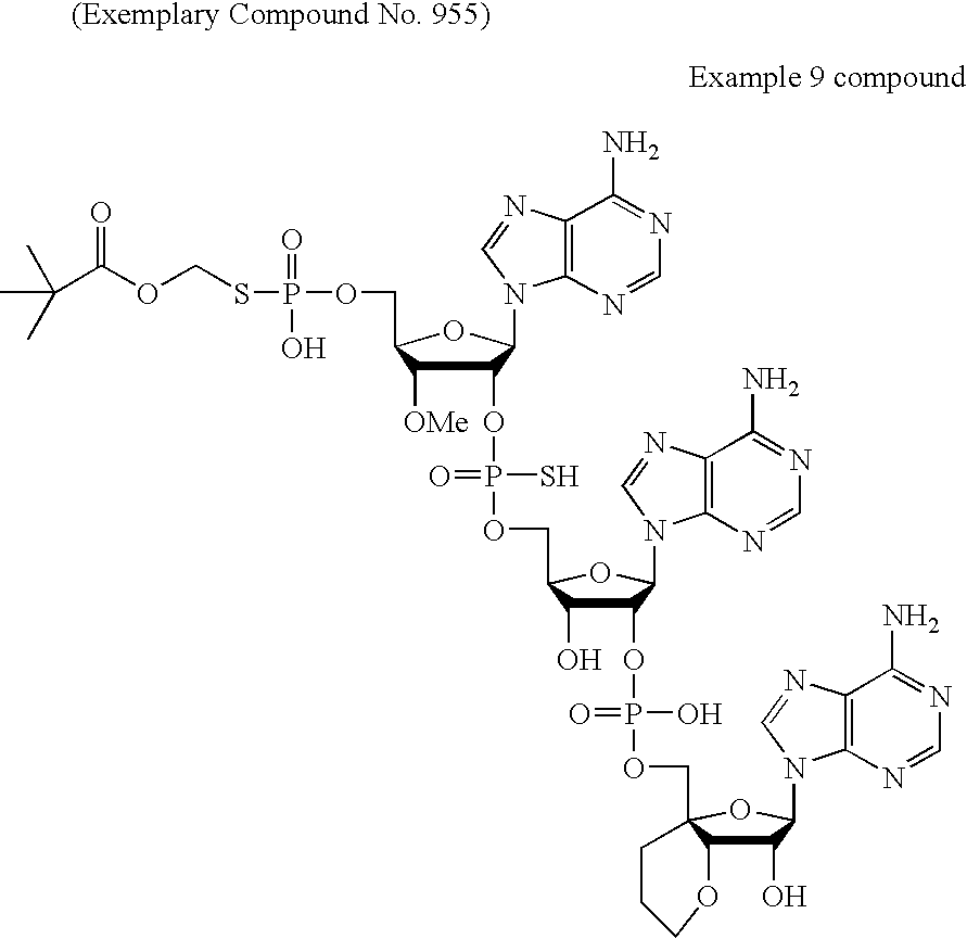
C(C(OCSP(OCC1C([OMe])C(OP(OCC2C(O)C(OP(OCC34C(C(O)C(N5C6=C(C(N)=NC=N6)N=C5)O3)OCCC4)(O)=O)C(N3C4=C(C(N)=NC=N4)N=C3)O2)(S)=O)C(N2C3=C(C(N)=NC=N3)N=C2)O1)(=O)O)=O)(C)(C)C
